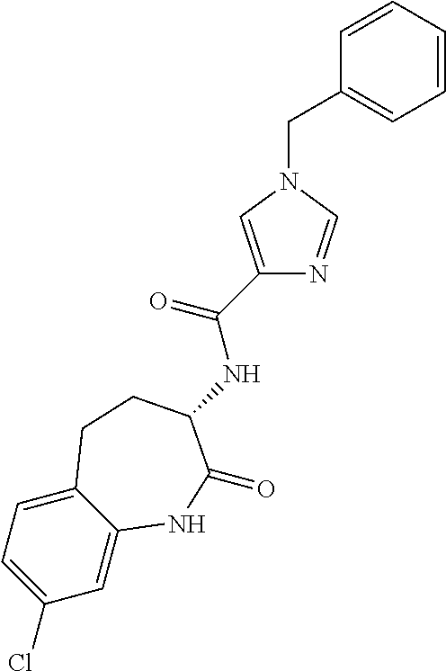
C1=C2C(=CC=C1Cl)CCC(NC(C1=CN(CC3=CC=CC=C3)C=N1)=O)C(=O)N2
